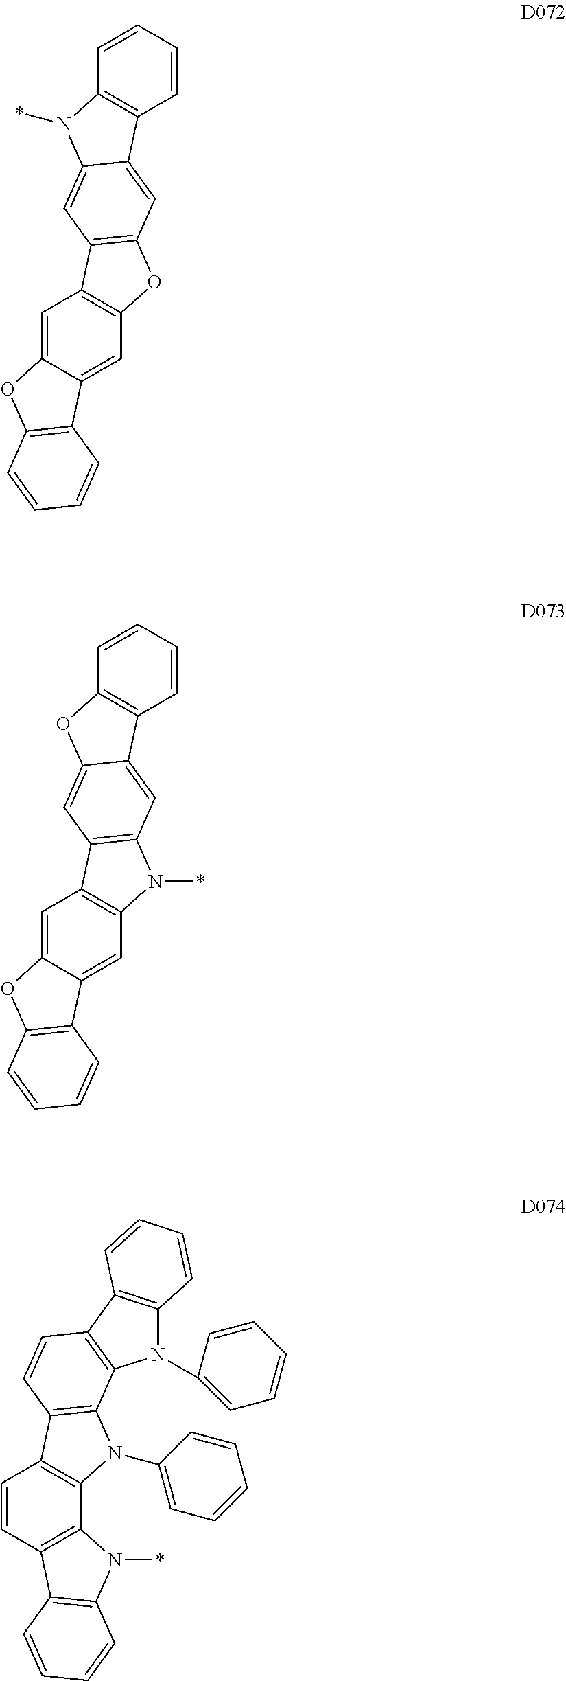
C1=C2C(=CC3=C1C1=C(O3)C=C3C(=C1)N(*)C1=C3C=CC=C1)C1=C(O2)C=CC=C1.C1=C2C(=CC3=C1C1=C(N3*)C=C3C(=C1)OC1=C3C=CC=C1)C1=C(O2)C=CC=C1.C1=CC2=C(C3=C1C1=C(N3C3=CC=CC=C3)C3=C(C=C1)C1=C(N3C3=CC=CC=C3)C=CC=C1)N(*)C1=C2C=CC=C1
